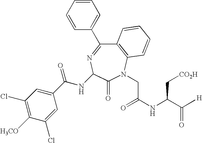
C12=C(N(CC(NC(C[CO2H])C([H])=O)=O)C(=O)C(NC(=O)C3=CC(Cl)=C([H3CO])C(Cl)=C3)N=C1C1=CC=CC=C1)C=CC=C2
